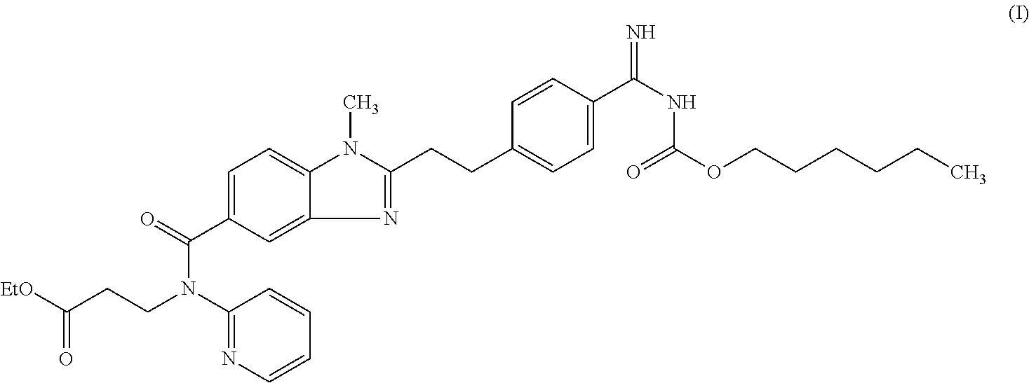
C1=C(C(=O)N(C2=NC=CC=C2)CCC([EtO])=O)C=C2C(=C1)N(C)C(CCC1=CC=C(C(NC(OCCCCCC)=O)=N)C=C1)=N2
